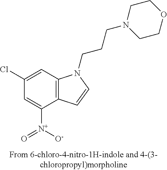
C1([N+]([O-])=O)=CC(Cl)=CC2=C1C=CN2CCCN1CCOCC1
